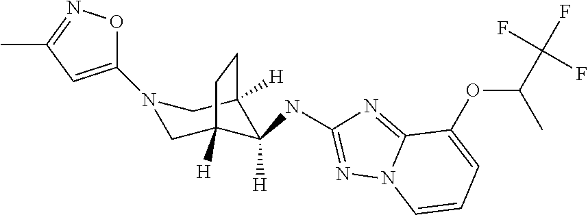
N1(C2=CC(C)=NO2)CC2([H])C(NC3=NN4C(=N3)C(OC(C(F)(F)F)C)=CC=C4)([H])C([H])(C1)CC2
